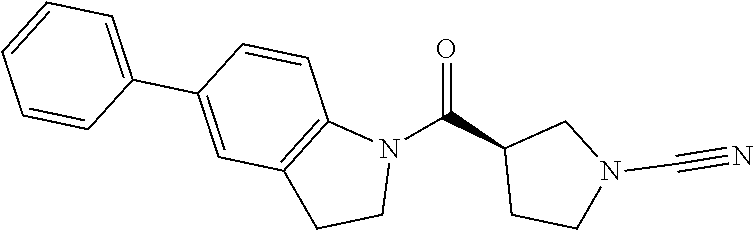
N1(C(C2CCN(C#N)C2)=O)C2=C(CC1)C=C(C1=CC=CC=C1)C=C2
